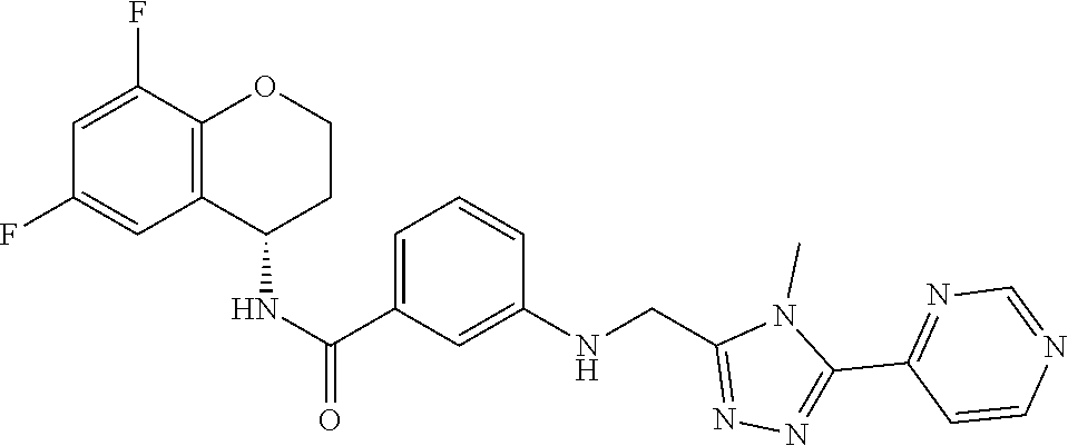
CN1C(C2=NC=NC=C2)=NN=C1CNC1=CC(C(NC2C3=C(C(F)=CC(F)=C3)OCC2)=O)=CC=C1
